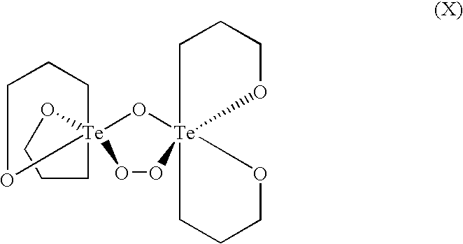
C1[Te]23(CCCO2)(O[Te]24(CCCO2)(CCCO4)OO3)OCC1
